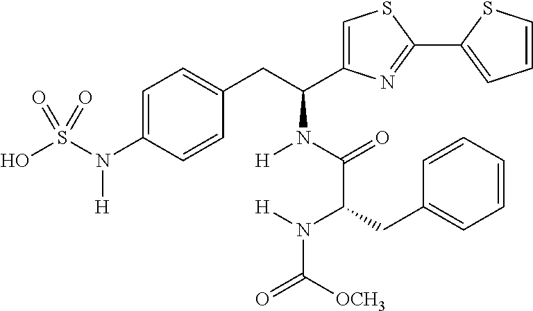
OS(N(C1=CC=C(CC(N(C(=O)C(CC2=CC=CC=C2)N([H])C([OCH3])=O)[H])C2=CSC(C3=CC=CS3)=N2)C=C1)[H])(=O)=O
